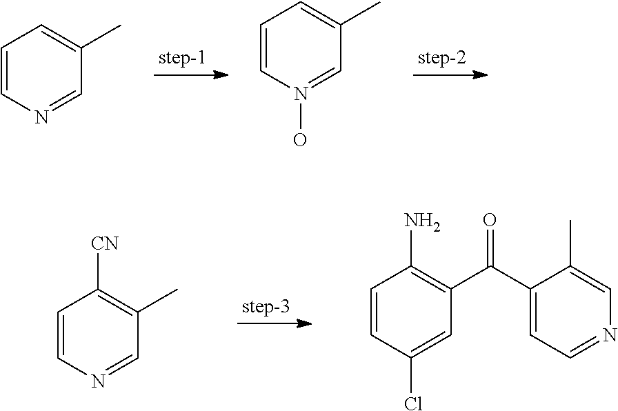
C1=CN=CC(C)=C1.C1=CN(O)=CC(C)=C1.C1=CN=CC(C)=C1[CN].C1=CC(Cl)=CC(C(C2=CC=NC=C2C)=O)=C1N
